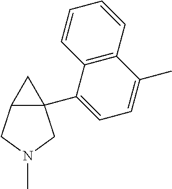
C12(C3=CC=C(C)C4=C3C=CC=C4)C(CN(C)C1)C2
